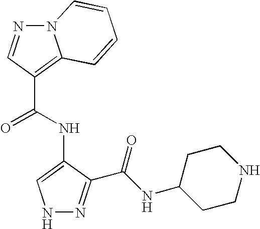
N12N=CC(C(=O)NC3=CNN=C3C(NC3CCNCC3)=O)=C1C=CC=C2
